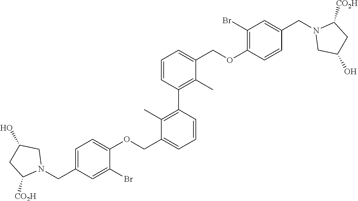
C1=C(CN2CC(O)CC2[CO2H])C=C(Br)C(OCC2=CC=CC(C3=C(C)C(COC4=C(Br)C=C(CN5CC(O)CC5[CO2H])C=C4)=CC=C3)=C2C)=C1
